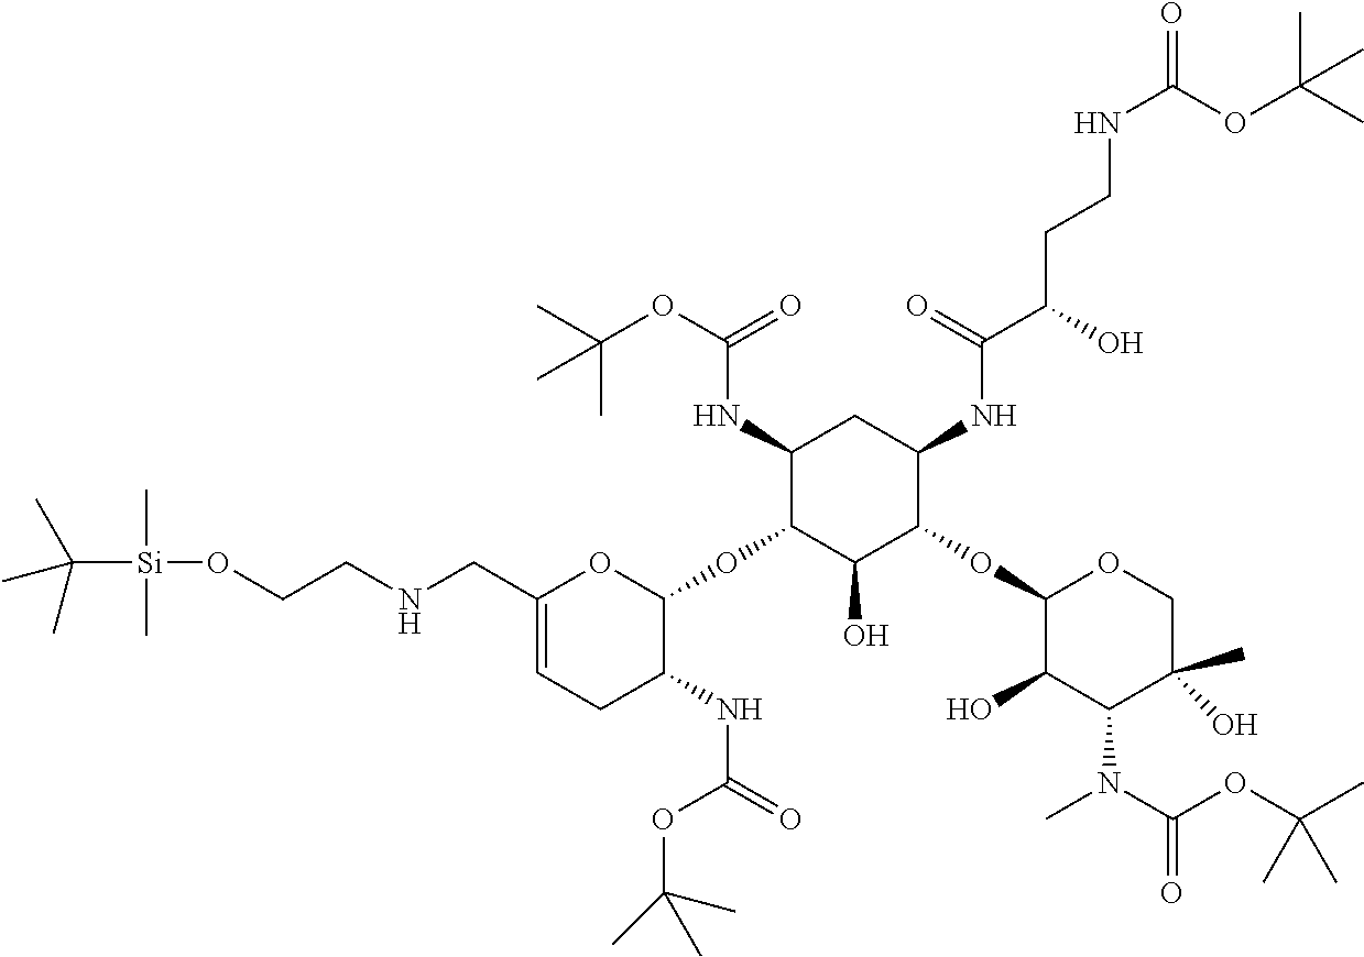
C1(NC(OC(C)(C)C)=O)C(OC2OC(CNCCO[Si](C)(C)C(C)(C)C)=CCC2NC(=O)OC(C)(C)C)C(O)C(OC2C(O)C(N(C)C(OC(C)(C)C)=O)C(C)(O)CO2)C(NC(C(CCNC(=O)OC(C)(C)C)O)=O)C1
